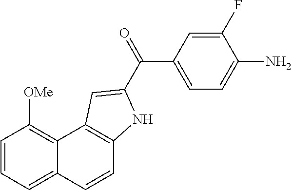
C1=CC2=CC=CC([OMe])=C2C2=C1NC(C(=O)C1=CC=C(N)C(F)=C1)=C2
